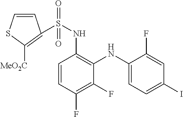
C1=CC(F)=C(F)C(NC2=CC=C(I)C=C2F)=C1NS(=O)(=O)C1=C([MeO2C])SC=C1
